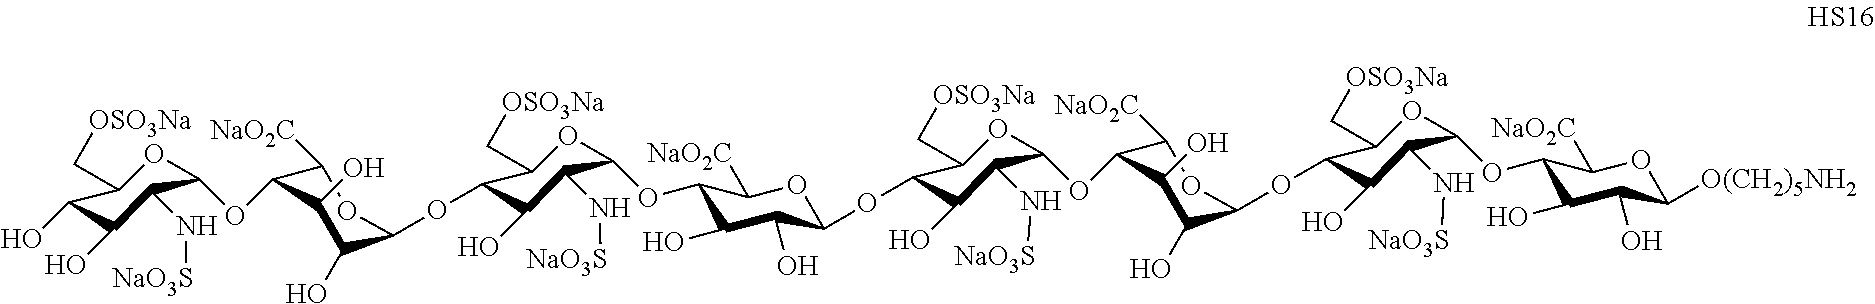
C1([NaO2C])C(OC2OC(C[OSO3Na])C(O)C(O)C2N[NaO3S])C(O)C(O)C(OC2C(C[OSO3Na])OC(OC3C(O)C(O)C(OC4C(C[OSO3Na])OC(OC5C([NaO2C])OC(OC6C(C[OSO3Na])OC(OC7C(O)C(O)C([O(CH2)5NH2])OC7[NaO2C])C(N[NaO3S])C6O)C(O)C5O)C(N[NaO3S])C4O)OC3[NaO2C])C(N[NaO3S])C2O)O1
